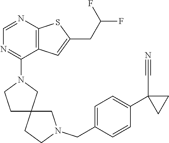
C1=NC2=C(C(N3CCC4(C3)CCN(CC3=CC=C(C5(C#N)CC5)C=C3)C4)=N1)C=C(CC(F)F)S2
